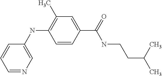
C1=CC(C(NCCC(C)C)=O)=CC(C)=C1NC1=CN=CC=C1
